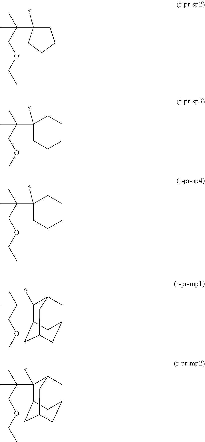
C1C(*)(C(COCC)(C)C)CCC1.*C1(C(COC)(C)C)CCCCC1.*C1(C(COCC)(C)C)CCCCC1.C1(*)(C(COC)(C)C)C2CC3CC(CC1C3)C2.C1(*)(C(COCC)(C)C)C2CC3CC(CC1C3)C2
